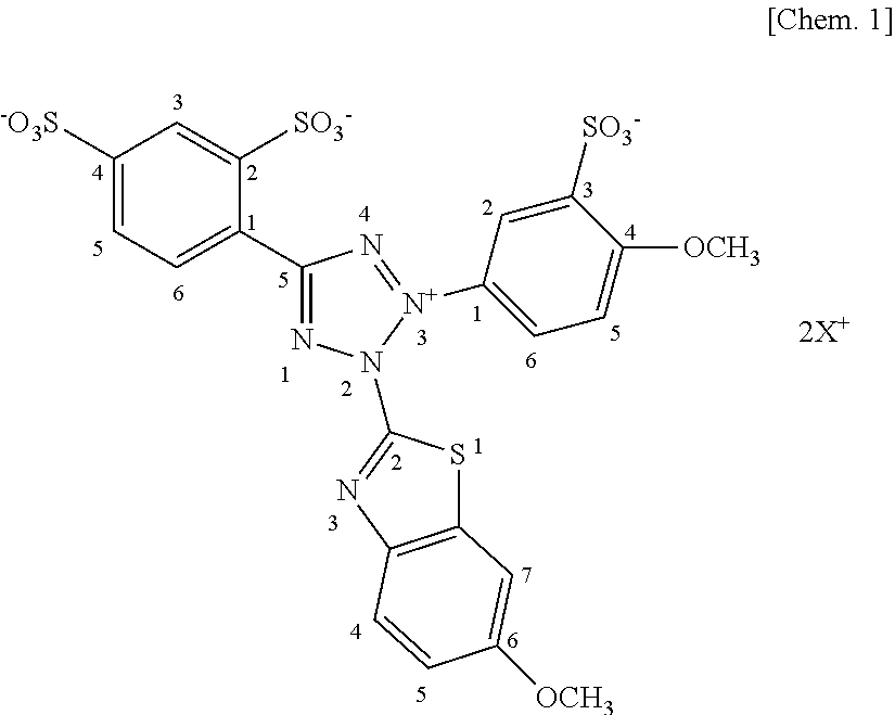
C1([-O3S])=CC=C(C2=NN(C3=NC4=C(S3)C=C([OCH3])C=C4)[N+](C3=CC=C([OCH3])C([SO3-])=C3)=N2)C([SO3-])=C1
